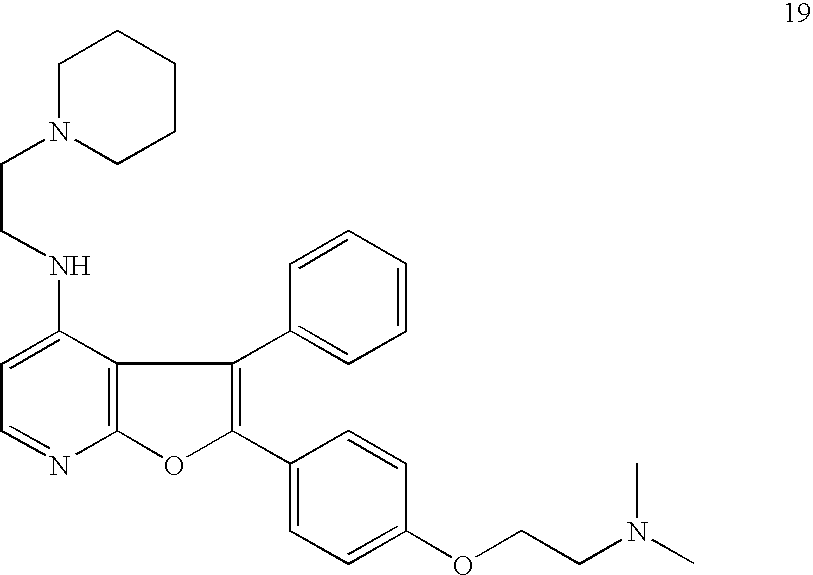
C12=C(OC(C3=CC=C(OCCN(C)C)C=C3)=C1C1=CC=CC=C1)N=CC=C2NCCN1CCCCC1
